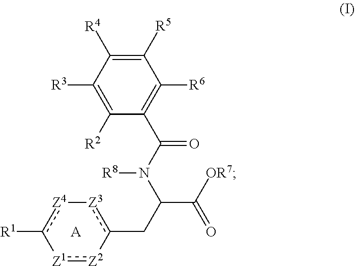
C1([R5])=C([R4])C([R3])=C([R2])C(C(=O)N([R8])C(C(=O)[OR7])Cc2[Z3][Z4]c([R1])-[Z1]:[Z2]-2)=C1[R6].[A]
